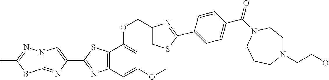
C12=NC(C3=NC4=C(S3)C(OCC3=CSC(C5=CC=C(C(=O)N6CCN(CCO)CCC6)C=C5)=N3)=CC(OC)=C4)=CN1N=C(C)S2
